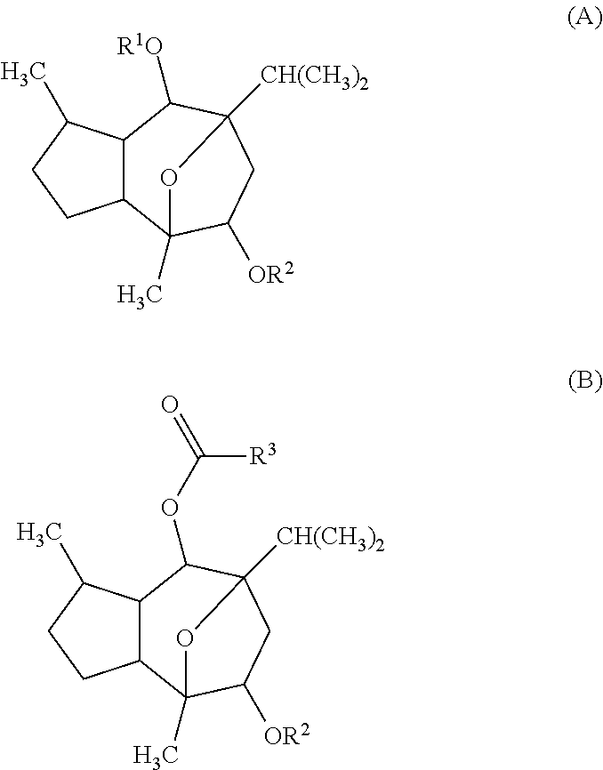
C12C(C(C)CC1)C([R1O])C1([CH(CH3)2])CC([OR2])C2(C)O1.C12C(C(C)CC1)C(OC(=O)[R3])C1([CH(CH3)2])CC([OR2])C2(C)O1
